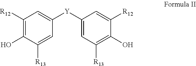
C1([R12])=C(O)C([R13])=CC([Y]C2=CC([R13])=C(O)C([R12])=C2)=C1
